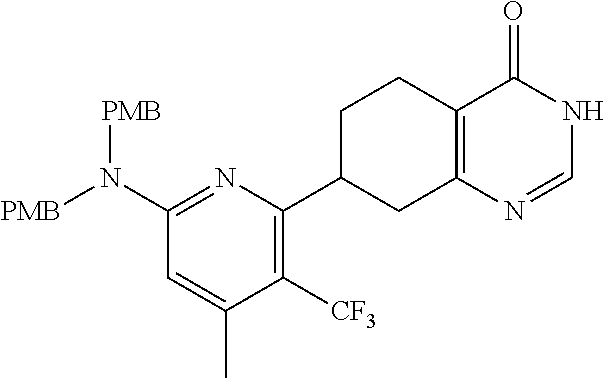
C1(N([PMB])[PMB])=NC(C2CC3=C(CC2)C(=O)NC=N3)=C([CF3])C(C)=C1
